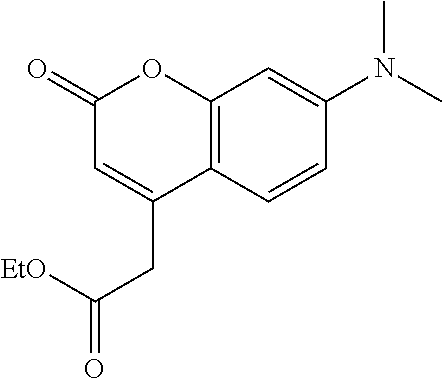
C1=C(CC(=O)[EtO])C2=C(OC1=O)C=C(N(C)C)C=C2
